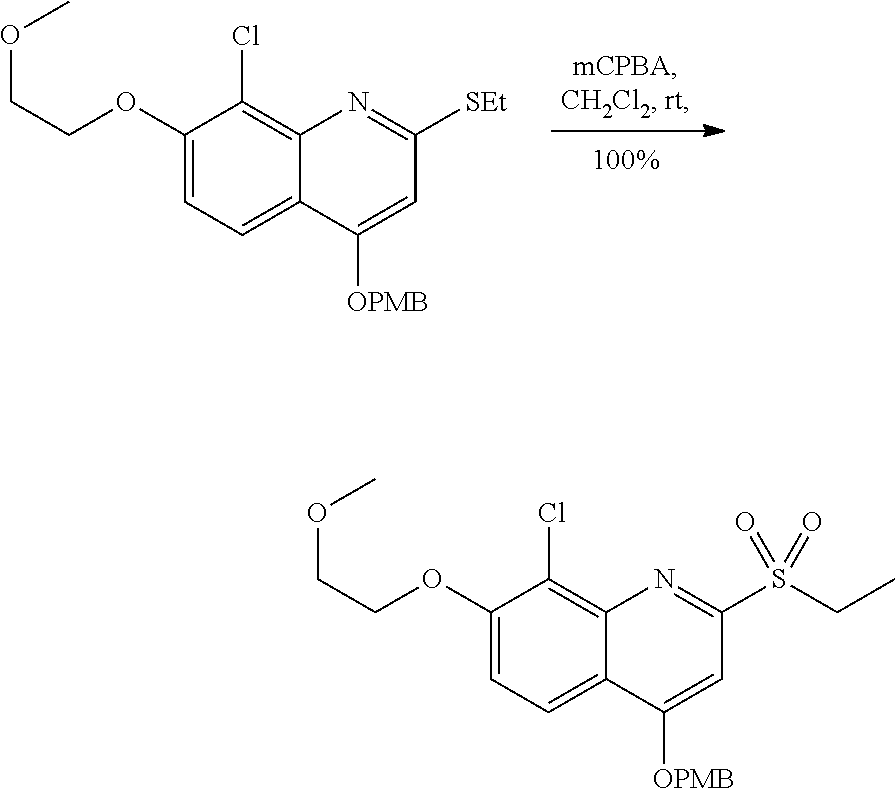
C1(OCCOC)=CC=C2C(=C1Cl)N=C(S(CC)(=O)=O)C=C2[OPMB].C1(OCCOC)=CC=C2C(=C1Cl)N=C([SEt])C=C2[OPMB]
